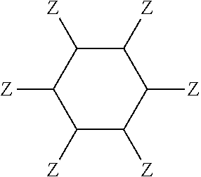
C1([Z])C([Z])C([Z])C([Z])C([Z])C1[Z]
